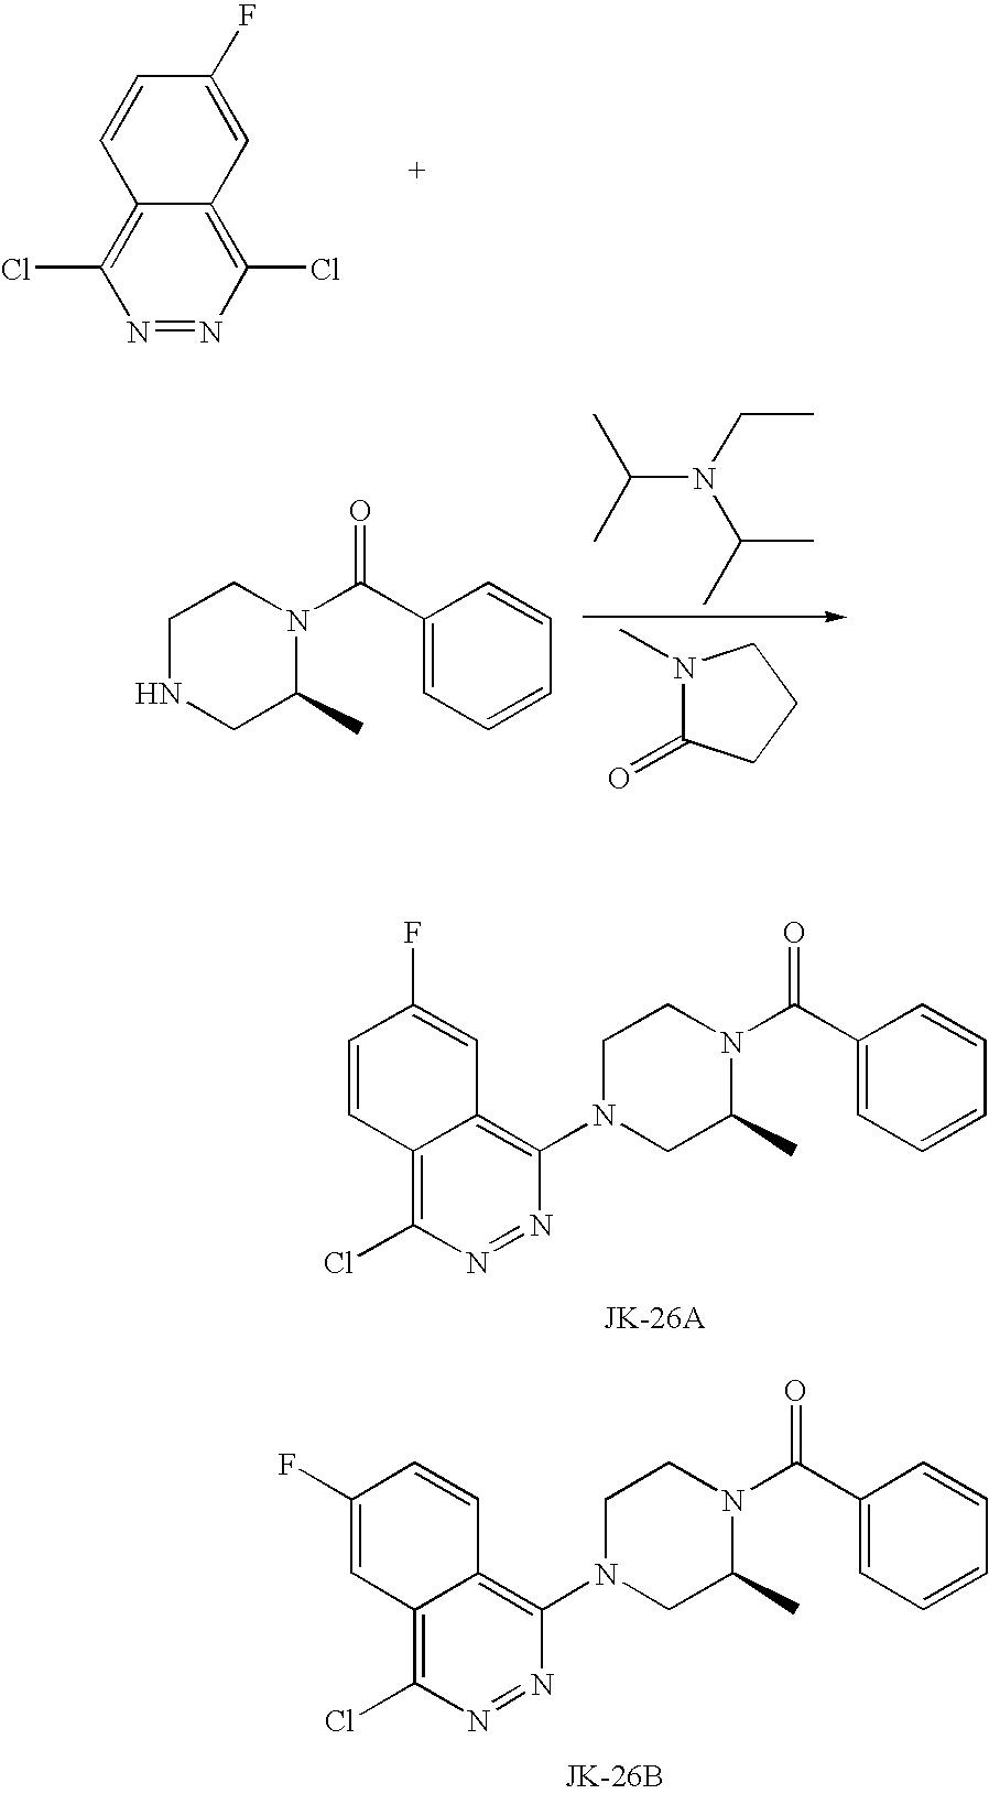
N1=NC(Cl)=C2C(=C1Cl)C=CC(F)=C2.C1=CC2=C(Cl)N=NC(N3CC(C)N(C(C4=CC=CC=C4)=O)CC3)=C2C=C1F.C1(F)=CC2=C(Cl)N=NC(N3CC(C)N(C(C4=CC=CC=C4)=O)CC3)=C2C=C1.CC(C)N(CC)C(C)C.N1(C)C(=O)CCC1.C1NCC(C)N(C(C2=CC=CC=C2)=O)C1
